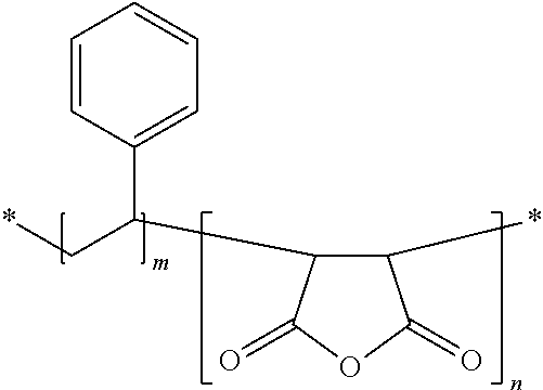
C1=CC(C(C*)C2C(*)C(=O)OC2=O)=CC=C1
